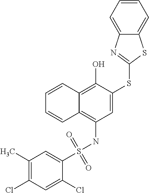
C1=C(SC2=NC3=CC=CC=C3S2)C(O)=C2C(=C1NS(C1=CC(C)=C(Cl)C=C1Cl)(=O)=O)C=CC=C2
